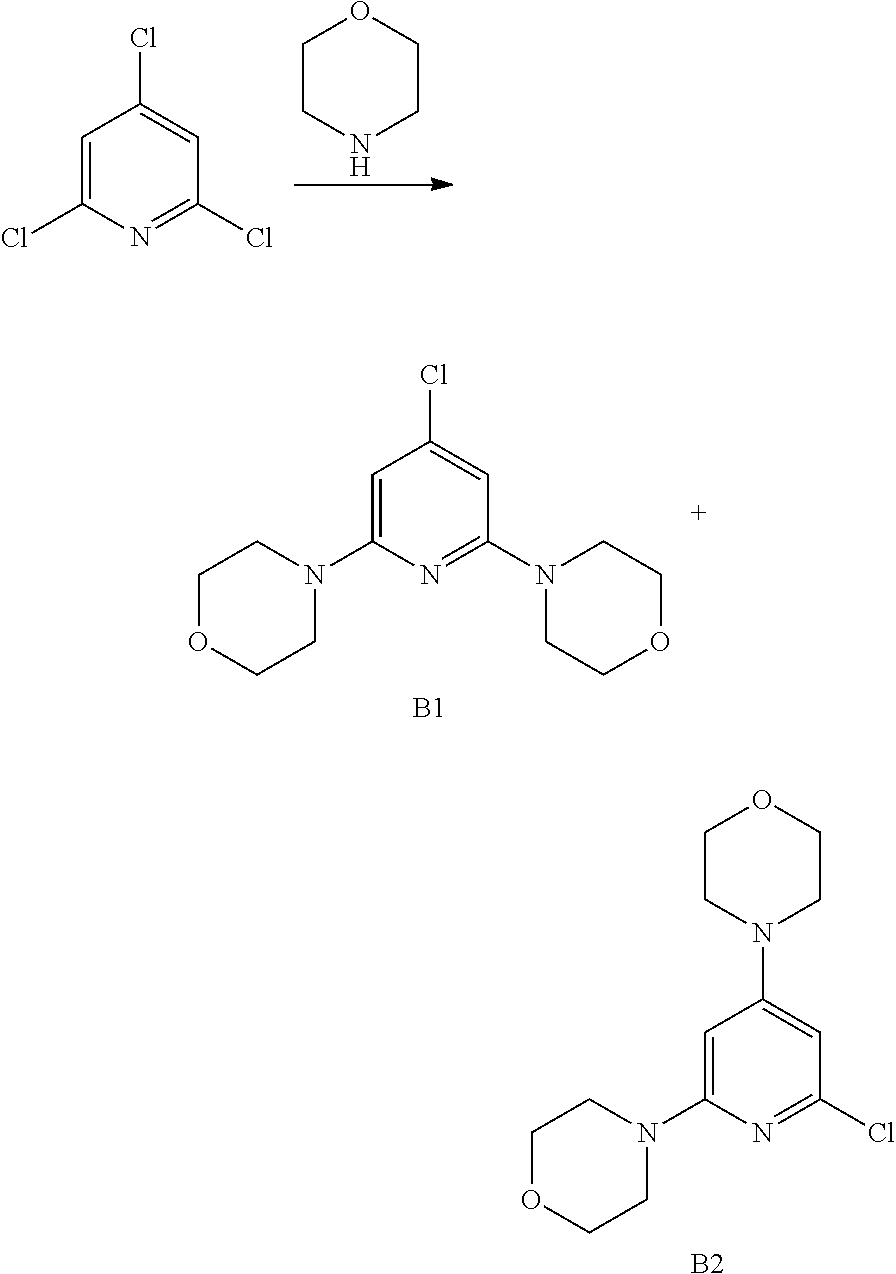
C1CNCCO1.C1=C(Cl)N=C(Cl)C=C1Cl.C1=C(N2CCOCC2)N=C(N2CCOCC2)C=C1Cl.[B1].C1=C(N2CCOCC2)N=C(Cl)C=C1N1CCOCC1.[B2]
